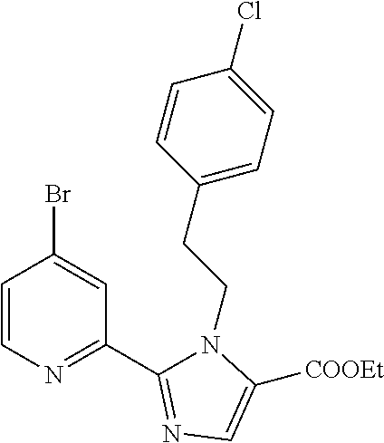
C1=CN=C(C2=NC=C([COOEt])N2CCC2=CC=C(Cl)C=C2)C=C1Br
